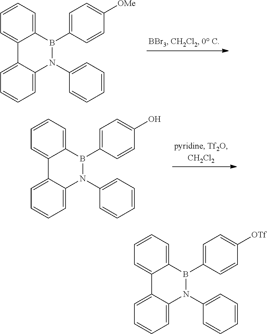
C1=CC=C2C(=C1)C1=CC=CC=C1N(C1=CC=CC=C1)B2C1=CC=C([OMe])C=C1.C1=CC=C2C(=C1)C1=CC=CC=C1N(C1=CC=CC=C1)B2C1=CC=C(O)C=C1.C1=CC=C2C(=C1)C1=CC=CC=C1N(C1=CC=CC=C1)B2C1=CC=C([OTf])C=C1
